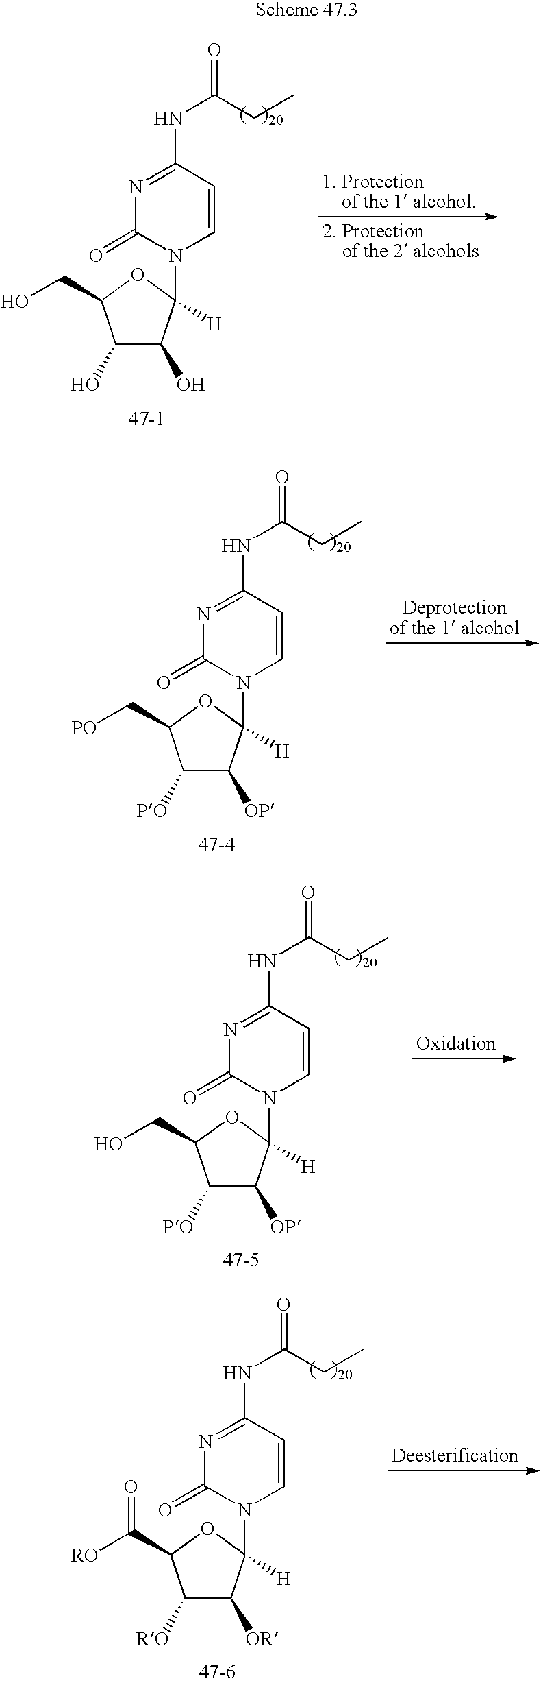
N1=C(NC(=O)CC)C=CN(C2([H])C(O)C(O)C(CO)O2)C1=O.N1=C(NC(=O)CC)C=CN(C2([H])C([OR])C([RO])C(C([RO])=O)O2)C1=O.N1=C(NC(=O)CC)C=CN(C2([H])C([OP])C([PO])C(CO)O2)C1=O.N1=C(NC(=O)CC)C=CN(C2([H])C([OP])C([PO])C(C[PO])O2)C1=O
